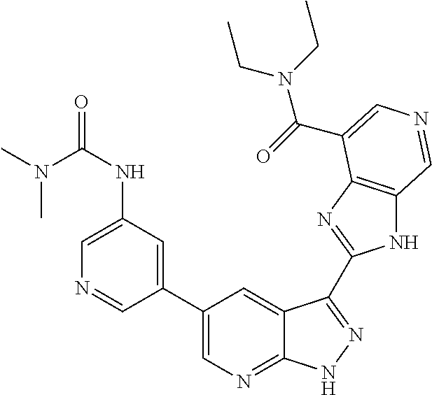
C1(NC(=O)N(C)C)=CN=CC(C2=CN=C3C(=C2)C(C2=NC4=C(N2)C=NC=C4C(=O)N(CC)CC)=NN3)=C1
